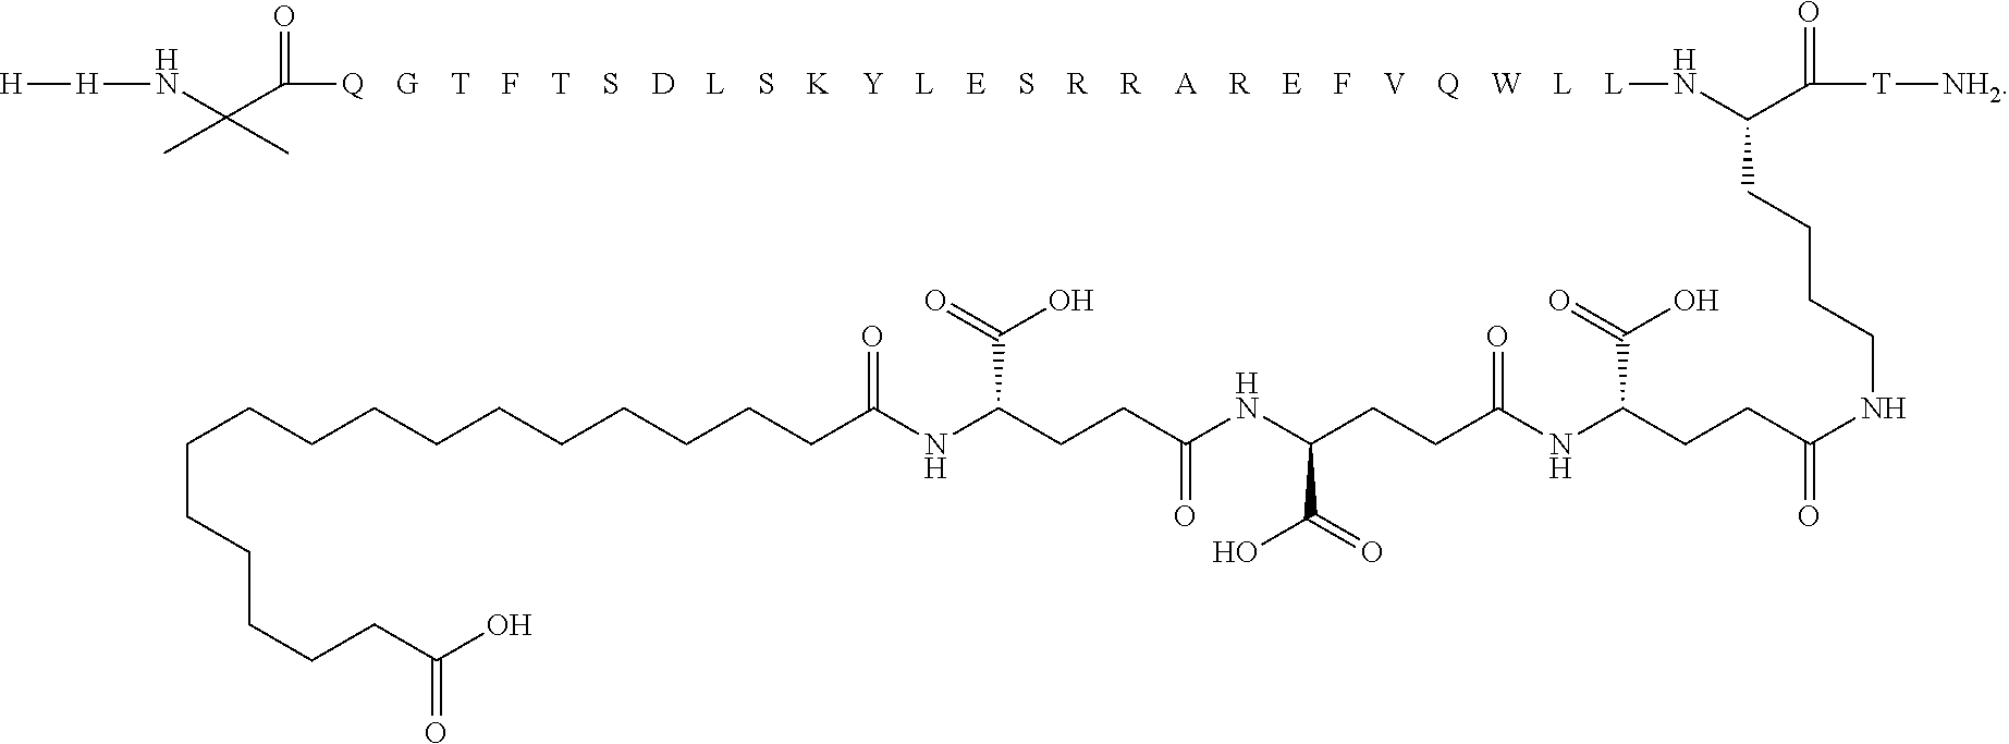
[H][H]NC(C([Q    G    T    F    T    S    D    L    S    K    Y    L    E    S    R    R    A    R    E    F    V    Q    W    L    L]NC(C([T][NH2])=O)CCCCNC(CCC(NC(CCC(NC(CCC(NC(CCCCCCCCCCCCCCCCC(O)=O)=O)C(O)=O)=O)C(=O)O)=O)C(=O)O)=O)=O)(C)C
